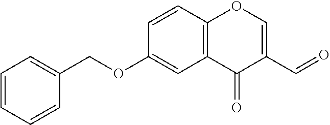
C1=CC2=C(C=C1OCC1=CC=CC=C1)C(=O)C(C=O)=CO2
